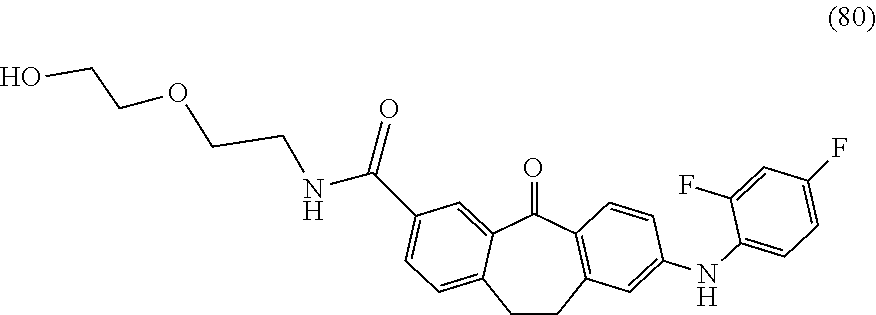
C1CC2=C(C(=O)C3=CC(C(NCCOCCO)=O)=CC=C13)C=CC(NC1=CC=C(F)C=C1F)=C2
